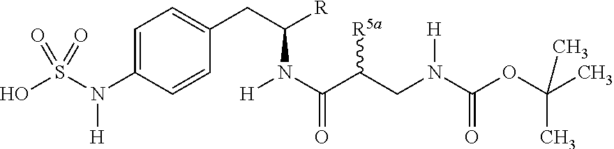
OS(N([H])C1=CC=C(CC([R])N(C(=O)C(CN(C(=O)OC(C)(C)C)[H])[R5a])[H])C=C1)(=O)=O
